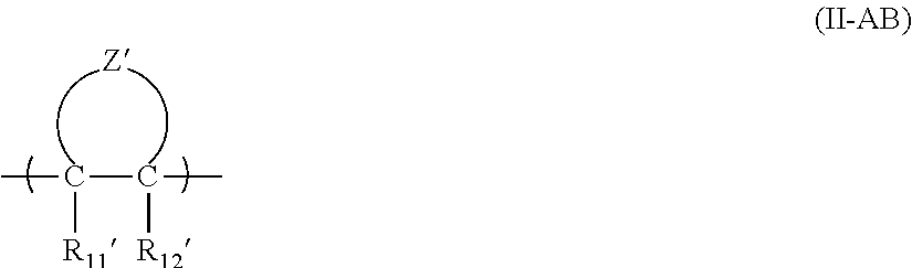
CC(C(C)[R12])[R11]
